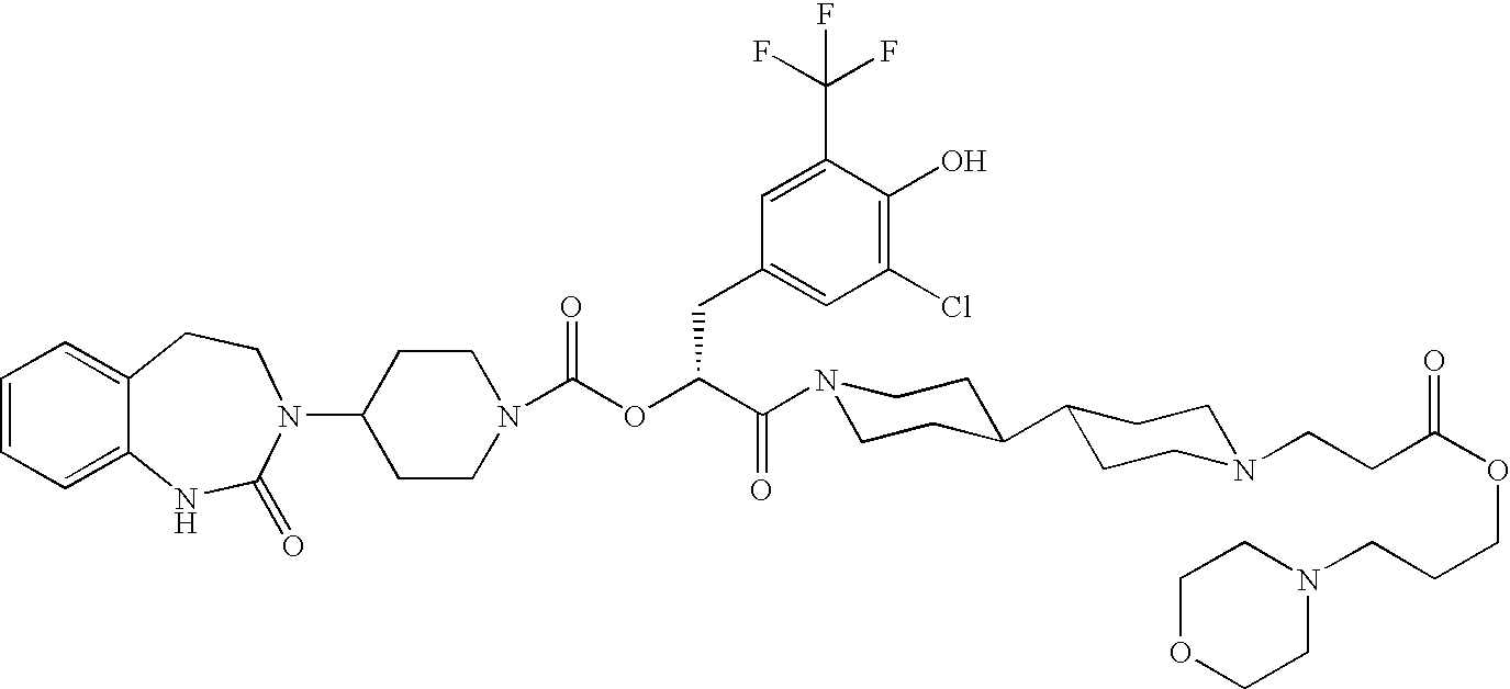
C1=CC=C2C(=C1)CCN(C1CCN(C(OC(C(N3CCC(C4CCN(CCC(OCCCN5CCOCC5)=O)CC4)CC3)=O)CC3=CC(Cl)=C(O)C(C(F)(F)F)=C3)=O)CC1)C(=O)N2
